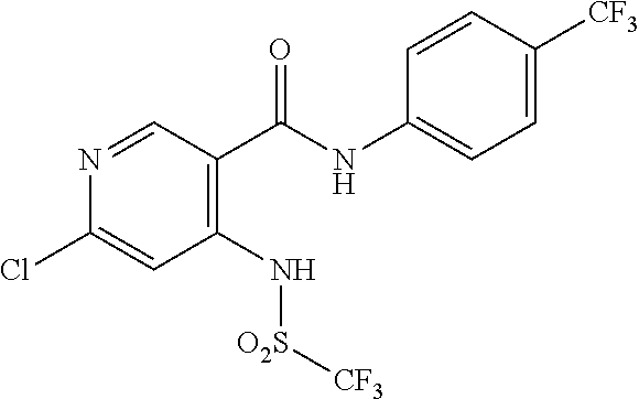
C1(Cl)=CC(N[O2S][CF3])=C(C(NC2=CC=C([CF3])C=C2)=O)C=N1
